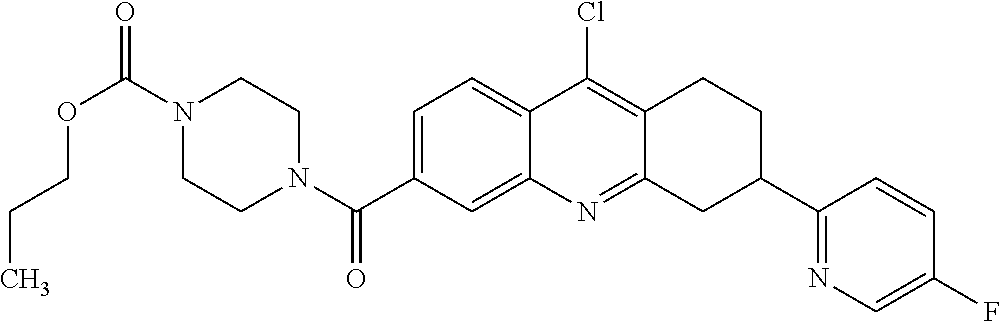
N1(C(OCCC)=O)CCN(C(=O)C2=CC=C3C(=C2)N=C2C(=C3Cl)CCC(C3=NC=C(F)C=C3)C2)CC1
